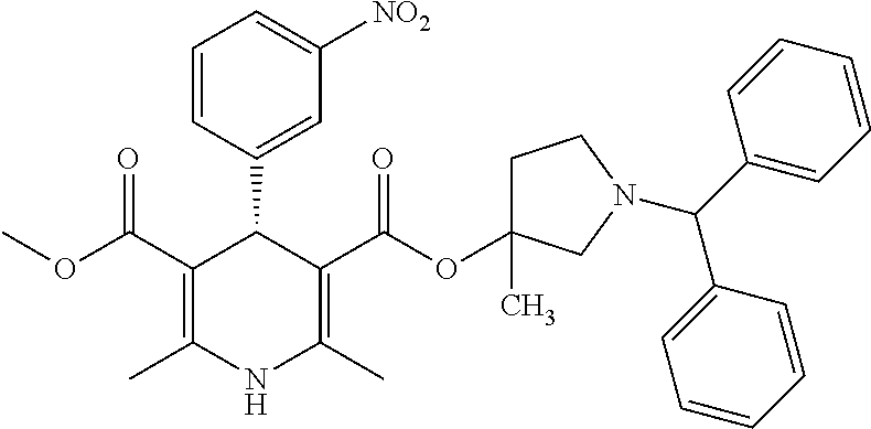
C1(C2=CC([NO2])=CC=C2)C(C(OC)=O)=C(C)NC(C)=C1C(OC1(C)CCN(C(C2=CC=CC=C2)C2=CC=CC=C2)C1)=O
